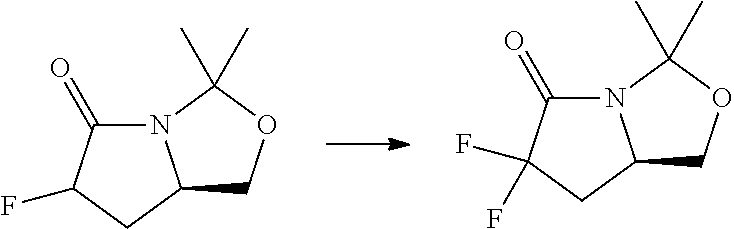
N12C(CC(F)C1=O)COC2(C)C.N12C(CC(F)(F)C1=O)COC2(C)C
